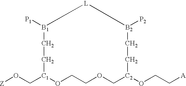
[Z]OC[C1]1OCCOC[C2](OCC[A])CC[B2]([P2])[L][B1]([P1])CC1
